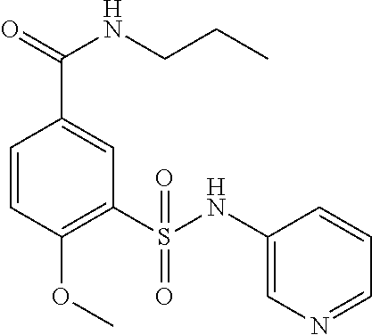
C1=CC(OC)=C(S(NC2=CN=CC=C2)(=O)=O)C=C1C(NCCC)=O
